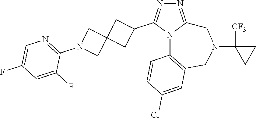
N1=C2N(C(C3CC4(C3)CN(C3=NC=C(F)C=C3F)C4)=N1)C1=C(CN(C3([CF3])CC3)C2)C=C(Cl)C=C1
